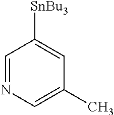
C1=NC=C(C)C=C1[SnBu3]
